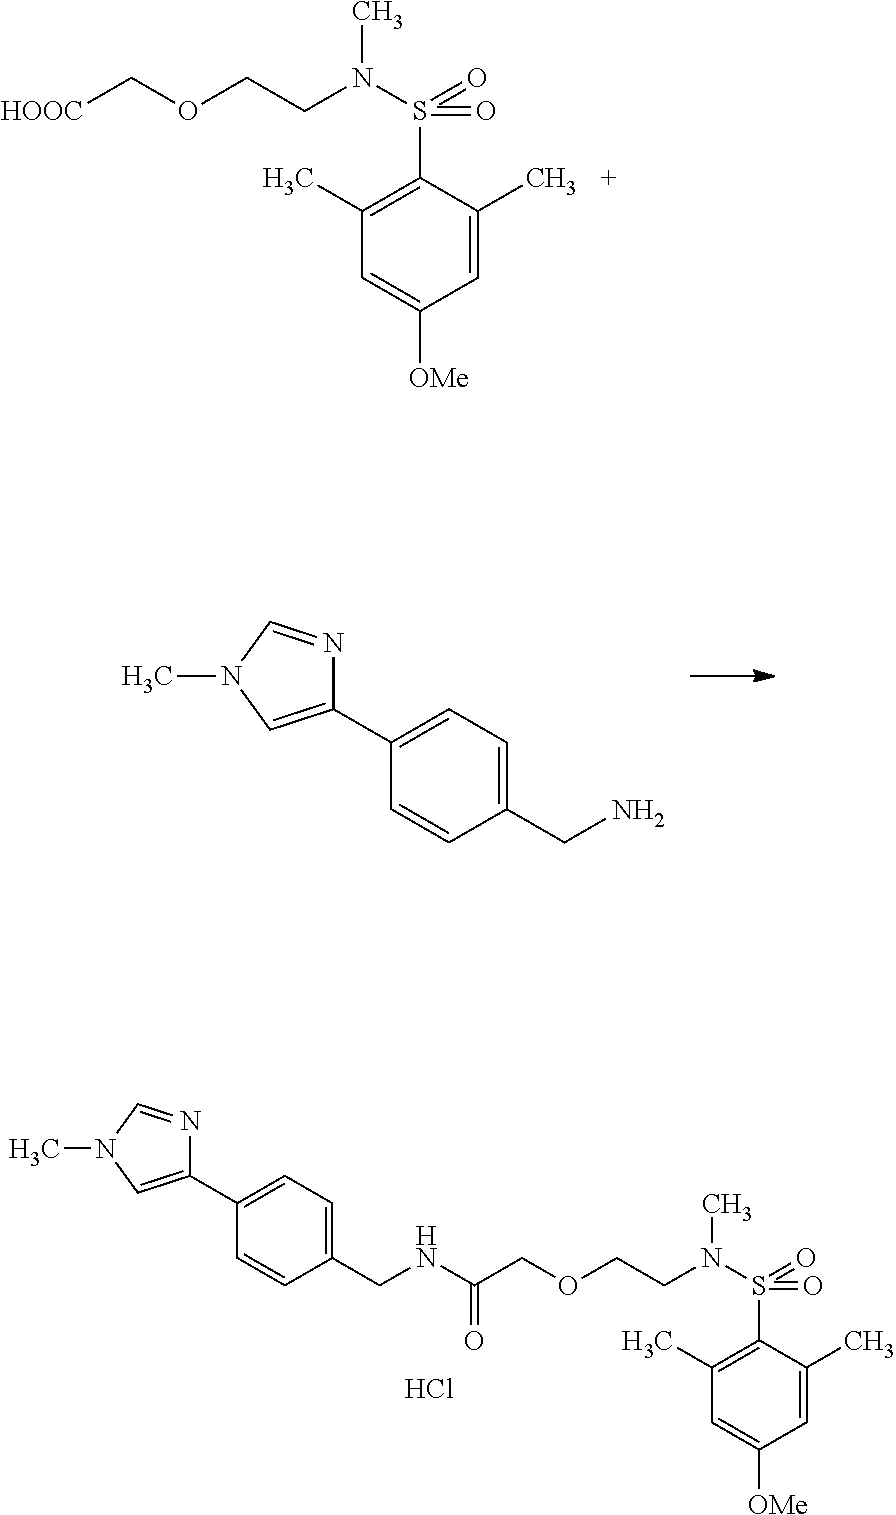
C1=C(C2=CN(C)C=N2)C=CC(CNC(COCCN(S(C2=C(C)C=C([OMe])C=C2C)(=O)=O)C)=O)=C1.Cl.C1=C(C2=CN(C)C=N2)C=CC(CN)=C1.[HOOC]COCCN(S(C1=C(C)C=C([OMe])C=C1C)(=O)=O)C
